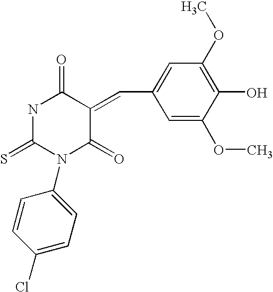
S=C1N(C2=CC=C(Cl)C=C2)C(=O)C(=CC2=CC(OC)=C(O)C(OC)=C2)C(=O)N1
